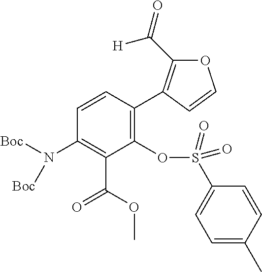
C1(OS(=O)(=O)C2=CC=C(C)C=C2)=C(C2=C(C(=O)[H])OC=C2)C=CC(N([Boc])[Boc])=C1C(OC)=O
